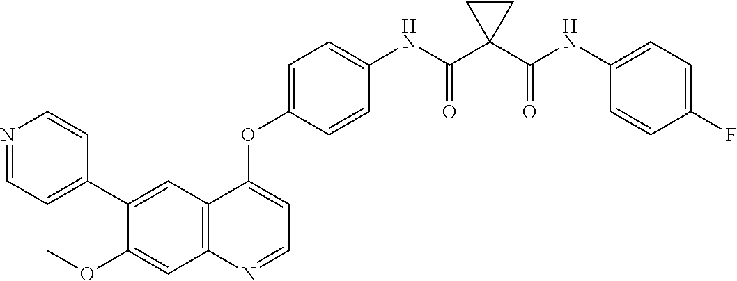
C12=C(N=CC=C1OC1=CC=C(NC(C3(C(NC4=CC=C(F)C=C4)=O)CC3)=O)C=C1)C=C(OC)C(C1=CC=NC=C1)=C2
